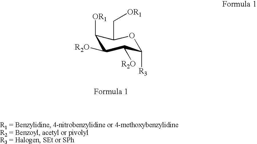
C1([OR1])C([R2O])C([R2O])C([R3])OC1C[OR1]
